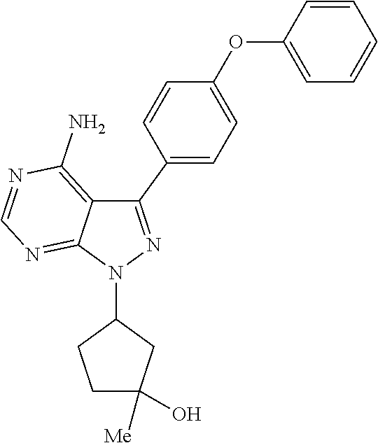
C1C(O)([Me])CC(N2N=C(C3=CC=C(OC4=CC=CC=C4)C=C3)C3=C(N)N=CN=C23)C1
